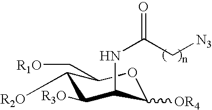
C1([R2O])C([R3O])C(NC(C[N3])=O)C([OR4])OC1C[R1O]
